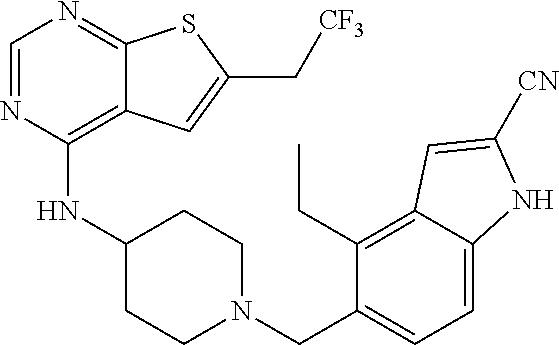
C1=NC(NC2CCN(CC3=CC=C4C(=C3CC)C=C([CN])N4)CC2)=C2C(=N1)SC(C[CF3])=C2
